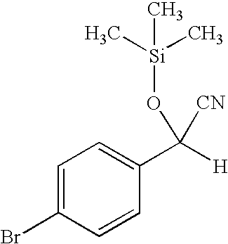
C1=C(Br)C=CC(C(O[Si](C)(C)C)([H])[CN])=C1
